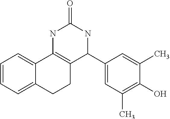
C1=CC=C2C(=C1)C1=C(CC2)C(C2=CC(C)=C(O)C(C)=C2)NC(=O)N1
